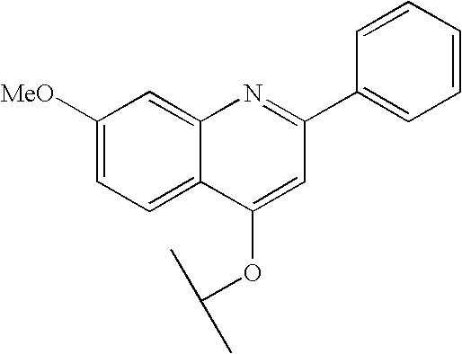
C1(C2=NC3=CC([MeO])=CC=C3C(OC(C)C)=C2)=CC=CC=C1
